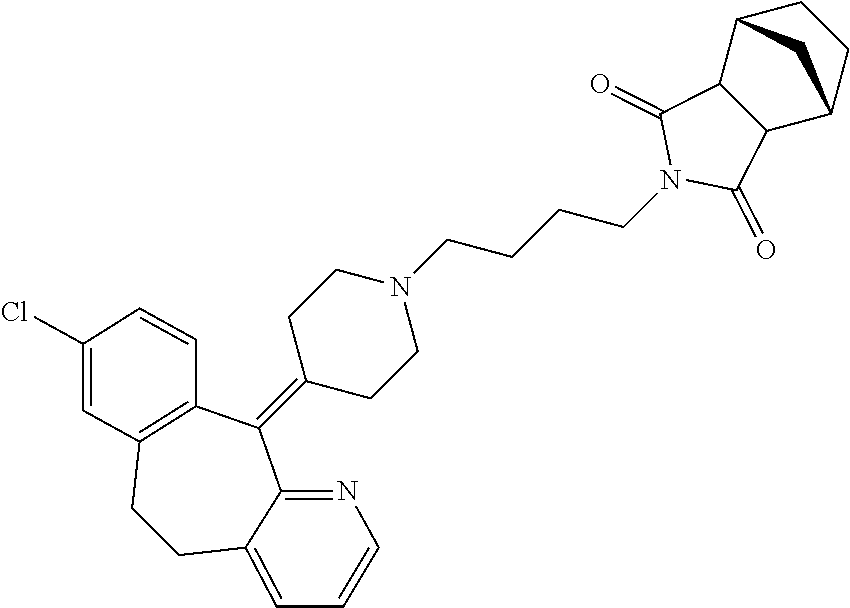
C(CN1C(=O)C2C(C1=O)C1CCC2C1)CCN1CCC(=C2C3=C(CCC4=CC=CN=C24)C=C(Cl)C=C3)CC1
